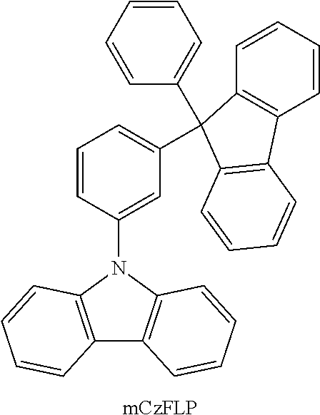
C12=C(N(C3=CC(C4(C5=CC=CC=C5)C5=C(C=CC=C5)C5=C4C=CC=C5)=CC=C3)C3=C1C=CC=C3)C=CC=C2.[mCzFLP]
